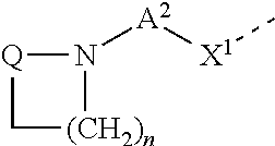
[Q]1C[(CH2)n]N1[A2][X1]C
